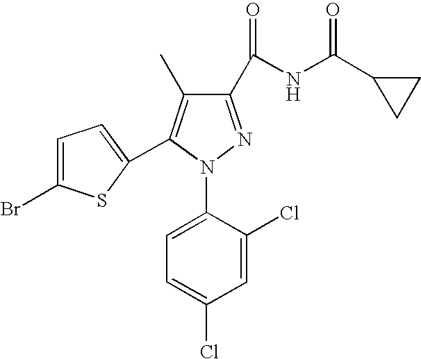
C1=C(Cl)C(N2N=C(C(NC(C3CC3)=O)=O)C(C)=C2C2=CC=C(Br)S2)=CC=C1Cl
